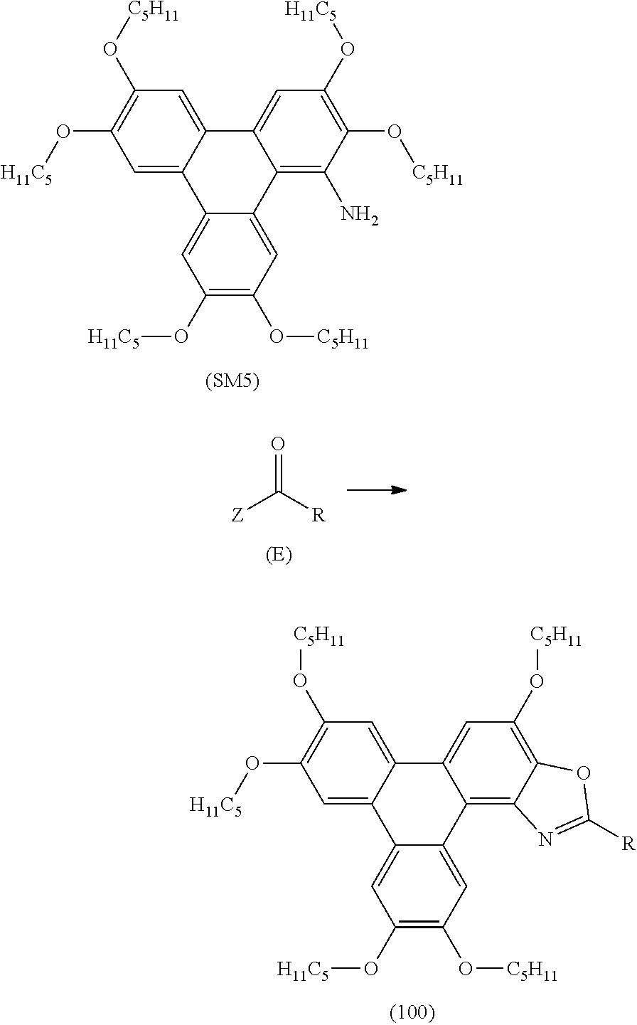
C1=C2C(=CC(O[C5H11])=C1O[H11C5])C1=CC(O[H11C5])=C(O[C5H11])C(N)=C1C1=CC(O[C5H11])=C(O[H11C5])C=C21.[Z]C([R])=O.C1=C2C(=CC(O[C5H11])=C1O[H11C5])C1=CC(O[C5H11])=C3C(=C1C1=CC(O[C5H11])=C(O[H11C5])C=C21)N=C([R])O3
